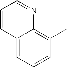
C1=CC2=CC=CC(C)=C2N=C1
